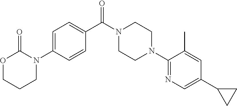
C1=C(N2C(=O)OCCC2)C=CC(C(N2CCN(C3=NC=C(C4CC4)C=C3C)CC2)=O)=C1
